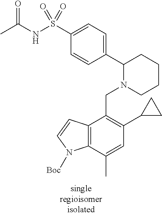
C1=CC(C2N(CC3=C(C4CC4)C=C(C)C4=C3C=CN4[Boc])CCCC2)=CC=C1S(NC(C)=O)(=O)=O
